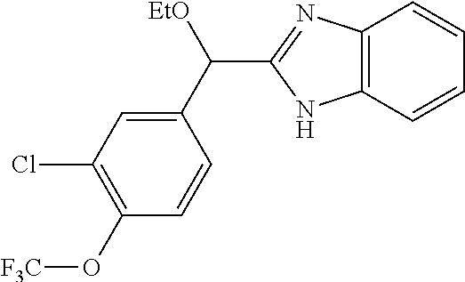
C12=C(C=CC=C1)NC(C(C1=CC(Cl)=C(O[F3C])C=C1)[EtO])=N2
